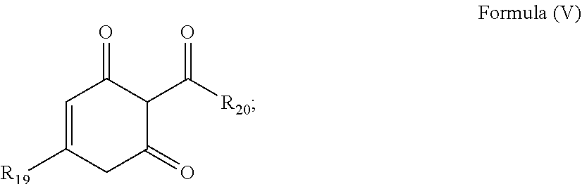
C1=C([R19])CC(=O)C(C([R20])=O)C1=O
